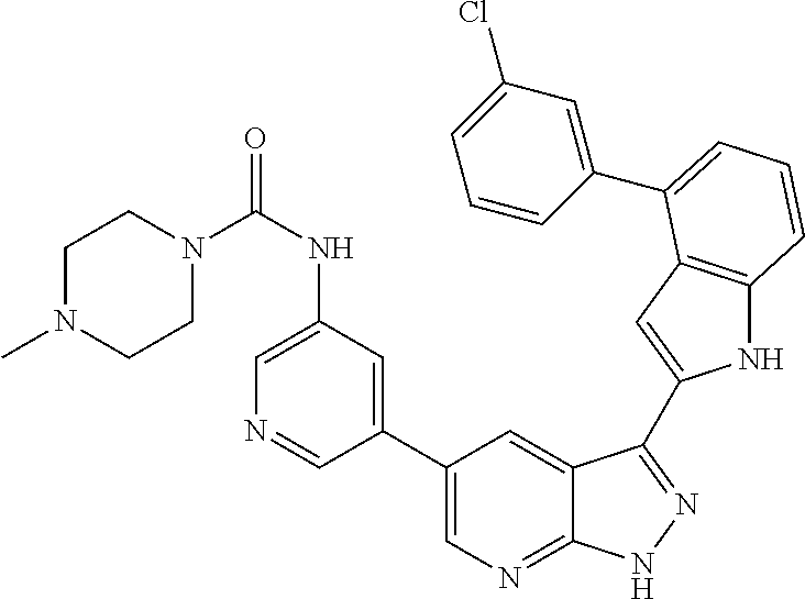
C1(C2=CN=C3C(=C2)C(C2=CC4=C(N2)C=CC=C4C2=CC(Cl)=CC=C2)=NN3)=CC(NC(=O)N2CCN(C)CC2)=CN=C1
